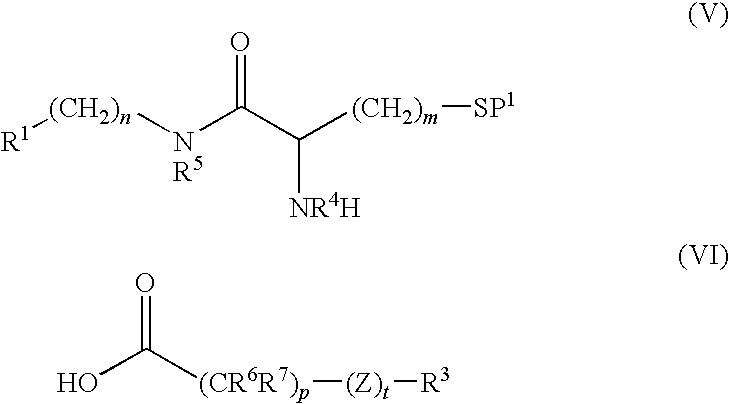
[(CH2)n]([NR5]C(C([(CH2)m][SP1])[NR4H])=O)[R1].OC([(CR6R7)p][(Z)t][R3])=O
